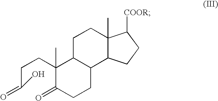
C(C(O)=O)CC1(C)C(=O)CCC2C1CCC1(C)C2CCC1[COOR]
